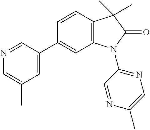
N1=CC(C2=CC3=C(C=C2)C(C)(C)C(=O)N3C2=NC=C(C)N=C2)=CC(C)=C1
